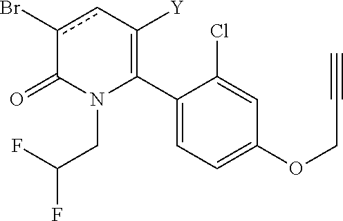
C1(C2=C([Y])cc(Br)C(=O)N2CC(F)F)=CC=C(OCC#C)C=C1Cl
